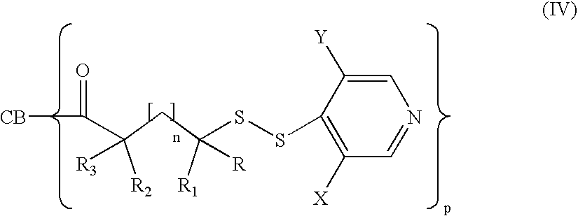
[R2]C(CC([R1])(SSC1=C([X])C=NC=C1[Y])[R])(C([CB])=O)[R3]
